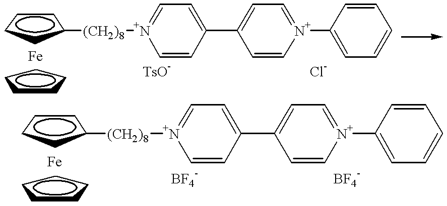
C1CCCC1.C1CCC([(CH2)8][N+]2=CC=C(C3=CC=[N+](C4=CC=CC=C4)C=C3)C=C2)C1.C1CCCC1.C1CCC([(CH2)8][N+]2=CC=C(C3=CC=[N+](C4=CC=CC=C4)C=C3)C=C2)C1
